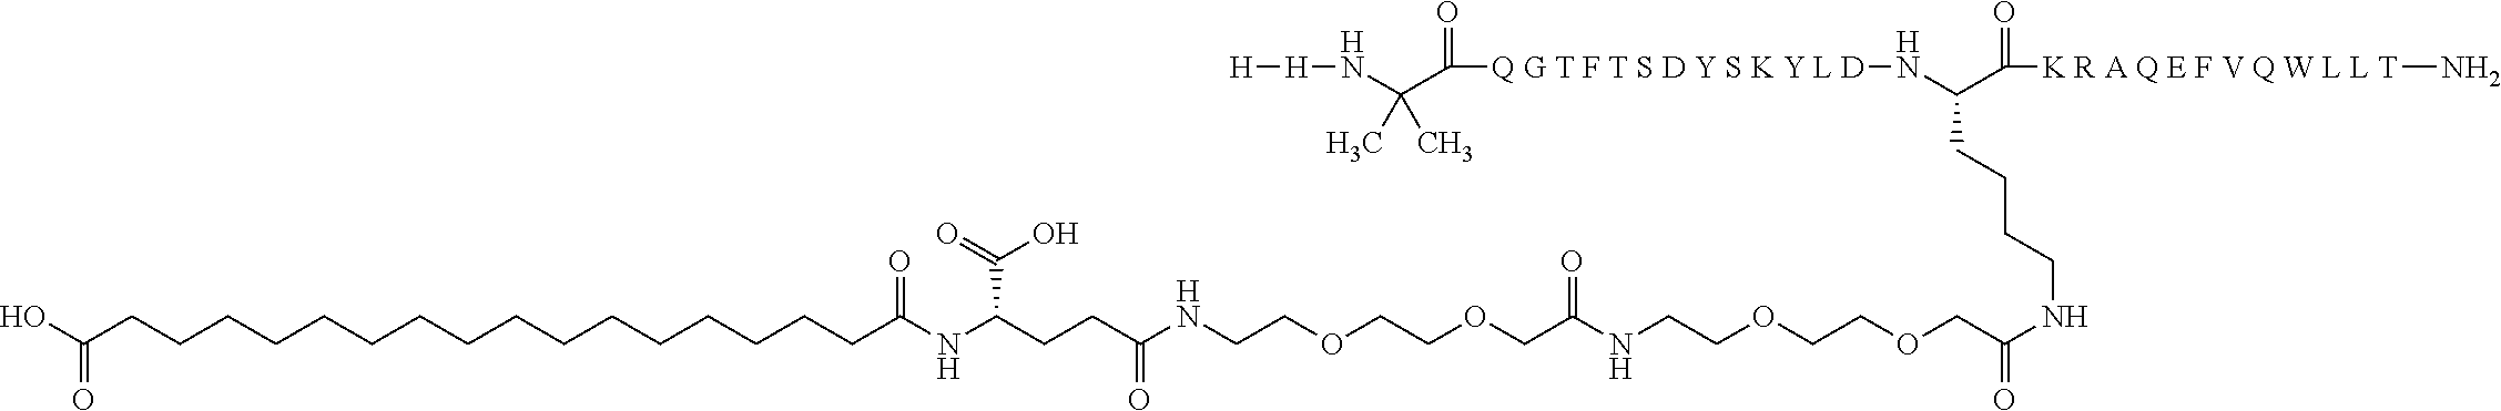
OC(CCCCCCCCCCCCCCCCC(NC(CCC(NCCOCCOCC(NCCOCCOCC(NCCCCC(N[Q G T F T S D Y S K Y L D]C(C(N[H][H])(C)C)=O)C(=O)[K R A Q E F V Q W L L T]N)=O)=O)=O)C(O)=O)=O)=O
